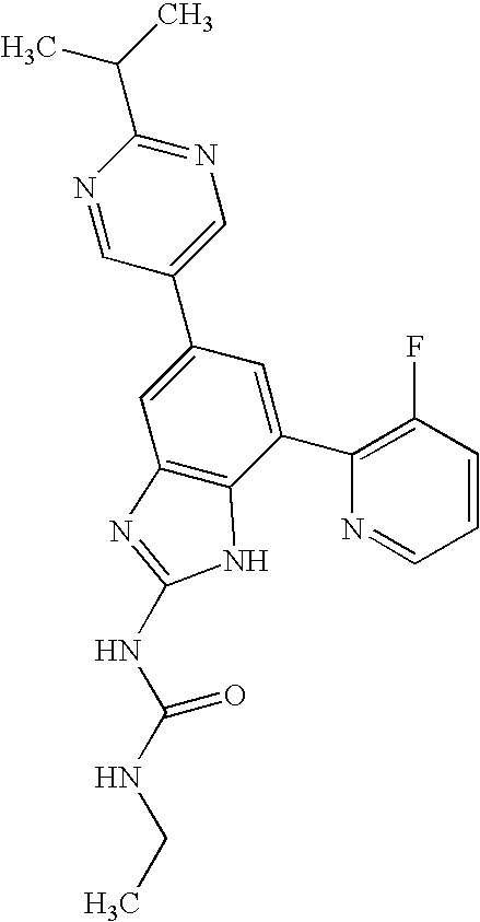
N1=CC(C2=CC3=C(C(C4=C(F)C=CC=N4)=C2)NC(NC(NCC)=O)=N3)=CN=C1C(C)C
